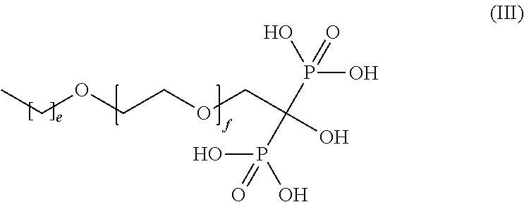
CCOCCOCC(O)(P(O)(O)=O)P(O)(=O)O
